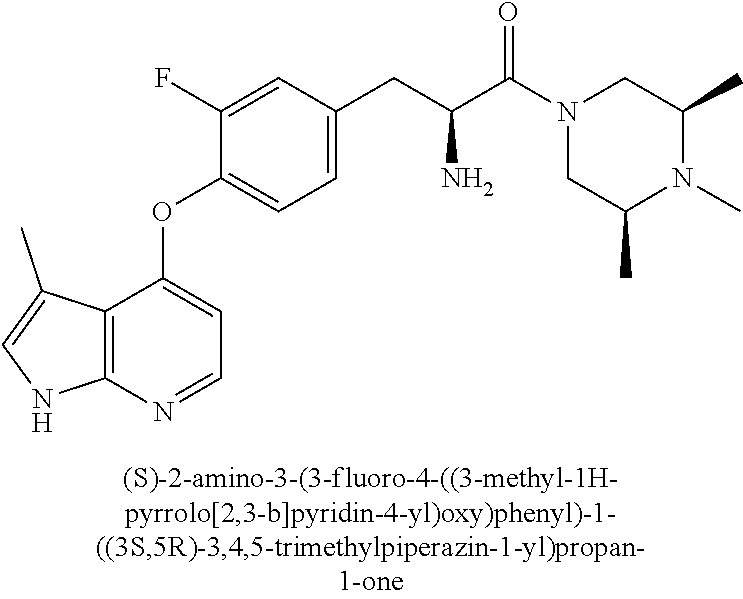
C1(F)=CC(CC(C(N2CC(C)N(C)C(C)C2)=O)N)=CC=C1OC1=CC=NC2=C1C(C)=CN2
